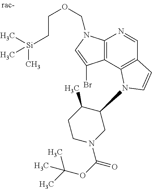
C12=C(C3=C(C=N1)C=CN3C1C(C)CCN(C(OC(C)(C)C)=O)C1)C(Br)=CN2COCC[Si](C)(C)C
